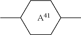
[A41].CC1CCC(C)CC1
